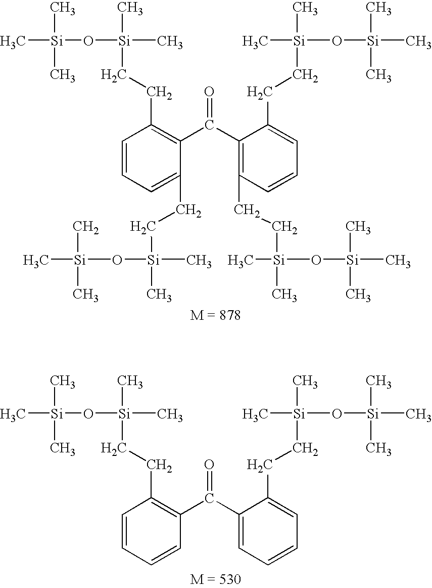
C1=CC=C(CC[Si](O[Si](C)(C)C)(C)C)C(C(C2=C(CC[Si](C)(O[Si](C)(C)C)C)C=CC=C2CC[Si](C)(C)O[Si](C)(C)C)=O)=C1CC[Si](O[Si](C)(C)C)(C)C.C1=CC=CC(C(C2=CC=CC=C2CC[Si](C)(C)O[Si](C)(C)C)=O)=C1CC[Si](O[Si](C)(C)C)(C)C
